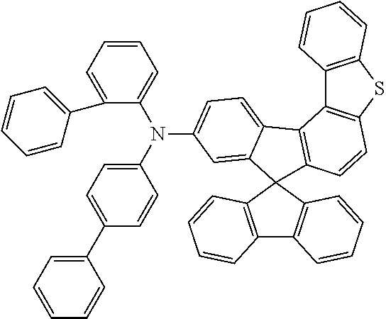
C1(N(C2=CC=CC=C2C2=CC=CC=C2)C2=CC=C3C4=C(C=CC5=C4C4=C(S5)C=CC=C4)C4(C3=C2)C2=C(C3=C4C=CC=C3)C=CC=C2)=CC=C(C2=CC=CC=C2)C=C1
